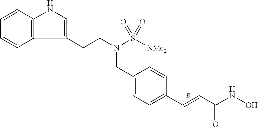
C12=C(C=CC=C1)NC=C2CCN(CC1=CC=C(C=CC(NO)=O)C=C1)S([NMe2])(=O)=O
